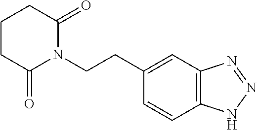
C1(CCN2C(=O)CCCC2=O)=CC2=C(C=C1)NN=N2
